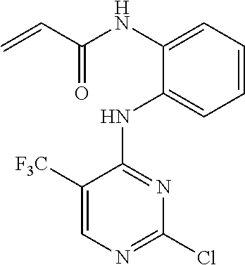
C1([F3C])=CN=C(Cl)N=C1NC1=CC=CC=C1NC(C=C)=O
